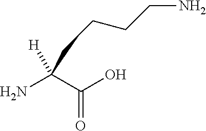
C(=O)(C(N)([H])CCCCN)O
